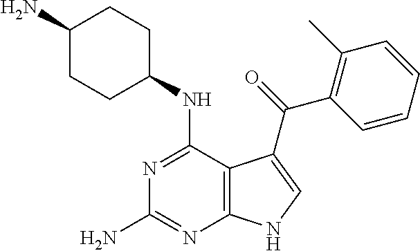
C1(N)CCC(NC2=NC(N)=NC3=C2C(C(=O)C2=C(C)C=CC=C2)=CN3)CC1
